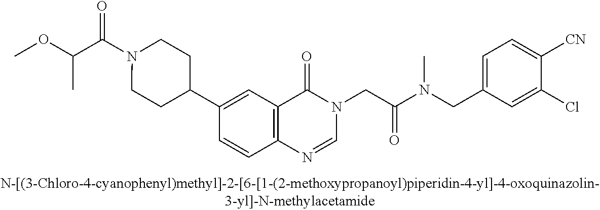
COC(C(N1CCC(C2=CC3=C(C=C2)N=CN(CC(N(CC2=CC=C([CN])C(Cl)=C2)C)=O)C3=O)CC1)=O)C
